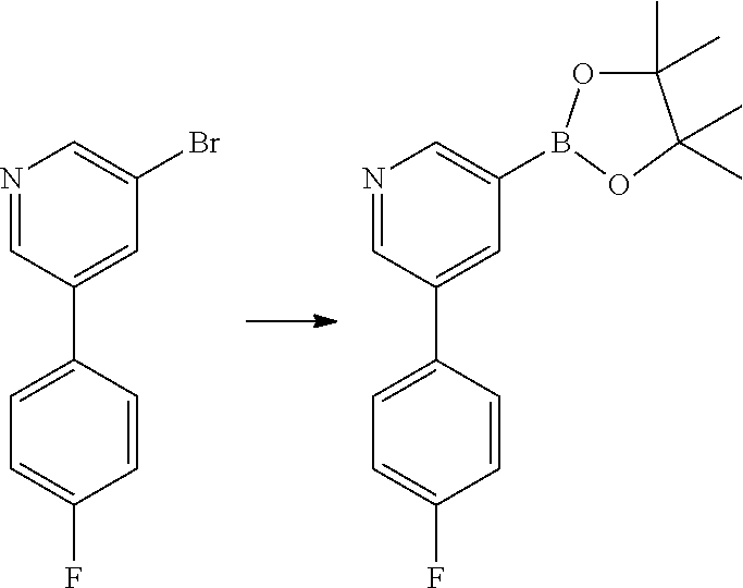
N1=CC(C2=CC=C(F)C=C2)=CC(Br)=C1.N1=CC(C2=CC=C(F)C=C2)=CC(B2OC(C)(C)C(C)(C)O2)=C1
